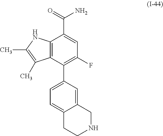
C12=C(C(C3=CC=C4C(=C3)CNCC4)=C(F)C=C1C(=O)N)C(C)=C(C)N2
